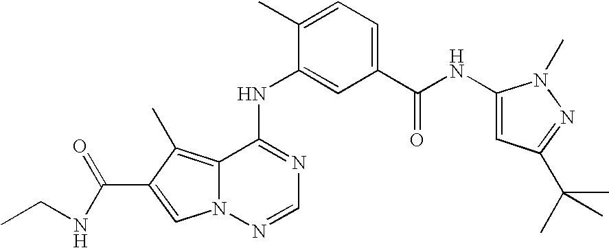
C1(C)=CC=C(C(NC2=CC(C(C)(C)C)=NN2C)=O)C=C1NC1=NC=NN2C1=C(C)C(C(NCC)=O)=C2
